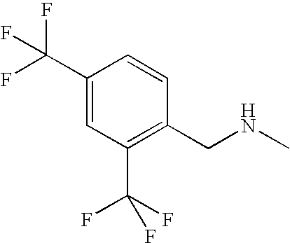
C1(C(F)(F)F)=CC(C(F)(F)F)=C(CNC)C=C1
